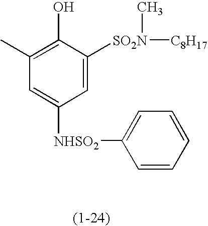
C1(C)=C(O)C([SO2N](C)[C8H17])=CC([NHSO2]C2=CC=CC=C2)=C1
